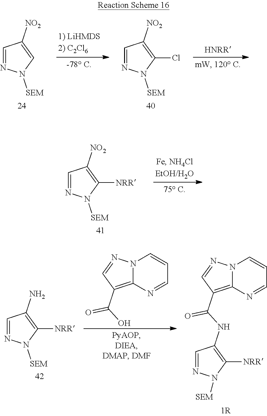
C1=NN([SEM])C=C1[NO2].C1=NN([SEM])C(Cl)=C1[NO2].C1=NN([SEM])C([NRR])=C1[NO2].C1=NN([SEM])C([NRR])=C1N.C1=NC2=C(C(NC3=C([NRR])N([SEM])N=C3)=O)C=NN2C=C1.C1=NC2=C(C(O)=O)C=NN2C=C1
